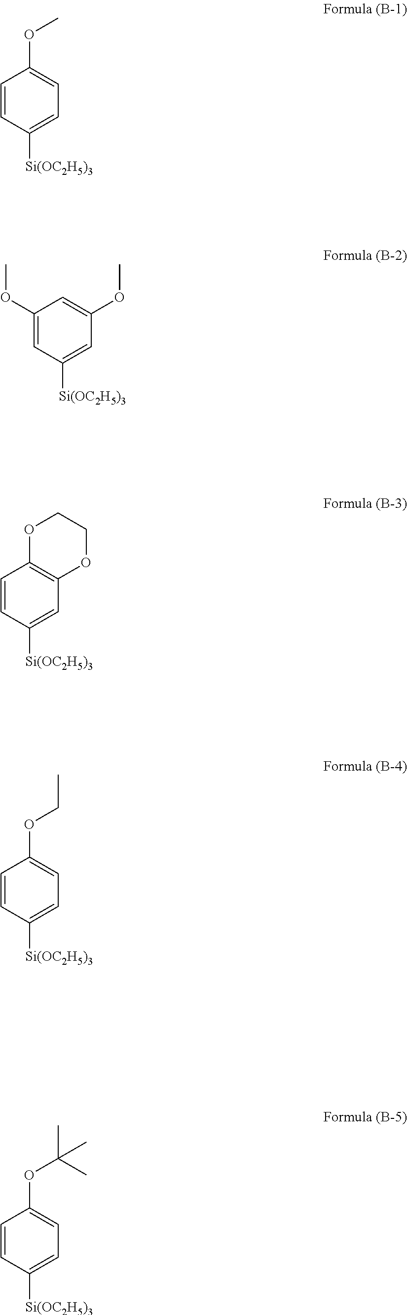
C1=CC([Si(OC2H5)3])=CC=C1OC.C1(OC)=CC([Si(OC2H5)3])=CC(OC)=C1.C1=CC([Si(OC2H5)3])=CC2=C1OCCO2.C1=CC([Si(OC2H5)3])=CC=C1OCC.C1=CC([Si(OC2H5)3])=CC=C1OC(C)(C)C
